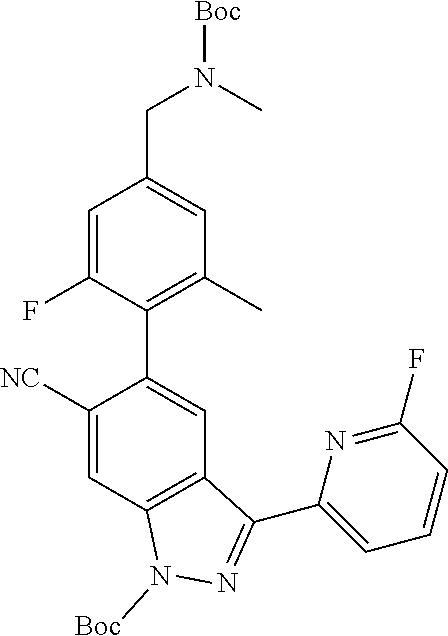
C1([NC])=CC2=C(C=C1C1=C(C)C=C(CN(C)[Boc])C=C1F)C(C1=CC=CC(F)=N1)=NN2[Boc]
